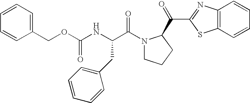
C1=CC=CC(COC(NC(C(N2CCCC2C(=O)C2=NC3=C(C=CC=C3)S2)=O)CC2=CC=CC=C2)=O)=C1
